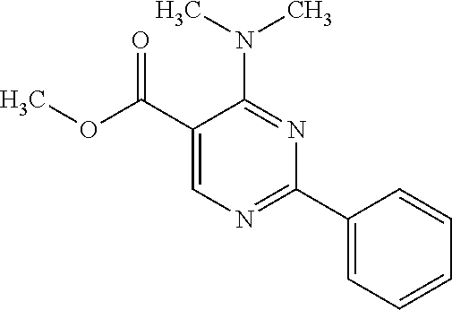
N(C1=NC(C2=CC=CC=C2)=NC=C1C(OC)=O)(C)C
